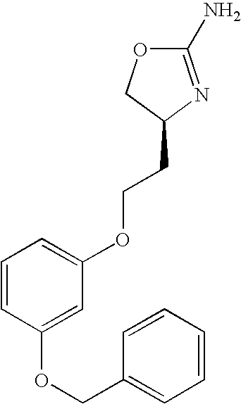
O1C(N)=NC(CCOC2=CC=CC(OCC3=CC=CC=C3)=C2)C1
